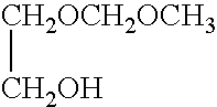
[CH2OCH2OCH3][CH2OH]
